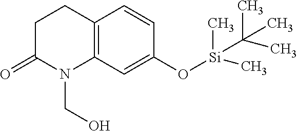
C1C(=O)N(CO)C2=C(C1)C=CC(O[Si](C)(C(C)(C)C)C)=C2
